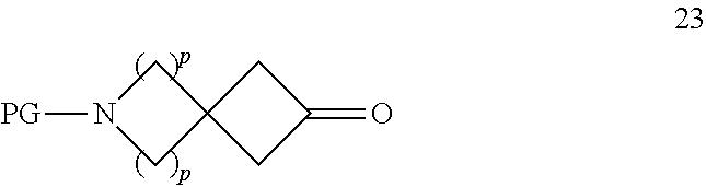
[PG]N1CC2(C1)CC(=O)C2
